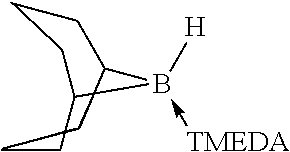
C1CB([H])(-[TMEDA])C(CC)CC1
